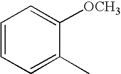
C1=CC=C(C)C([OCH3])=C1
